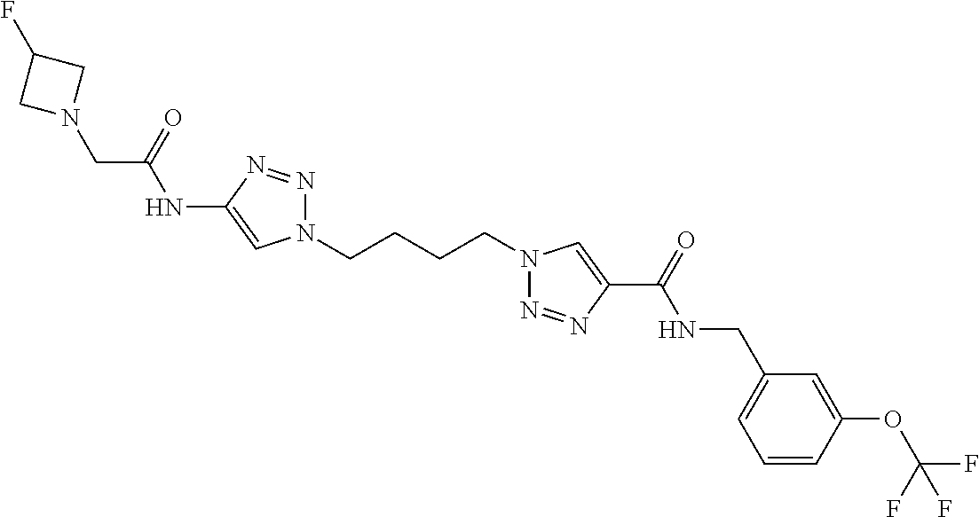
C1(NC(CN2CC(F)C2)=O)=CN(CCCCN2N=NC(C(=O)NCC3=CC=CC(OC(F)(F)F)=C3)=C2)N=N1
